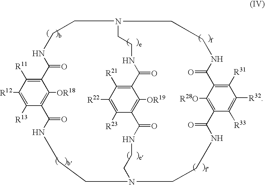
C12=C([R11])C([R12])=C([R13])C(=C1[OR18])C(=O)NCCN1CCNC(=O)C3=C([OR19])C(=C([R21])C([R22])=C3[R23])C(=O)NCCN(CCNC2=O)CCNC(=O)C2=C([R31])C([R32])=C([R33])C(=C2[R28O])C(=O)NCC1
